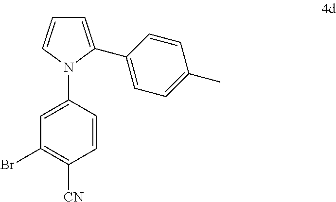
C1=C(C2=CC=C(C)C=C2)N(C2=CC(Br)=C([CN])C=C2)C=C1
